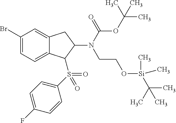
C1(Br)=CC=C2C(=C1)CC(N(CCO[Si](C)(C)C(C)(C)C)C(=O)OC(C)(C)C)C2S(C1=CC=C(F)C=C1)(=O)=O
